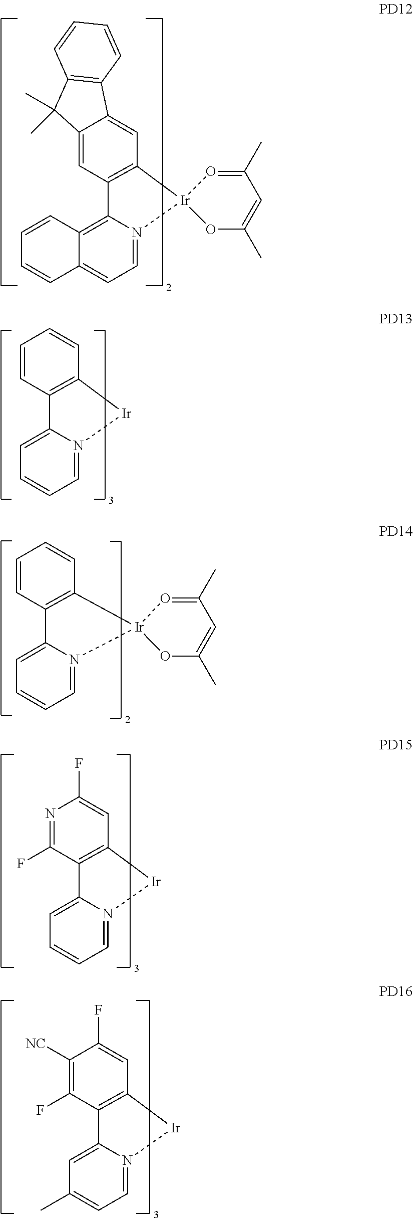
C1=C2N(=CC=C1)[Ir]C1=C2C=CC=C1.C12=C3N(=CC=C1C=CC=C2)[Ir]1(C2=C3C=C3C(=C2)C2=C(C3(C)C)C=CC=C2)OC(C)=CC(C)=O1.C1=C2N(=CC=C1)[Ir]1(C3=C2C=CC=C3)OC(C)=CC(C)=O1.C1=C2N(=CC=C1)[Ir]C1=C2C(F)=NC(F)=C1.C1=C2N(=CC=C1C)[Ir]C1=C2C(F)=C([NC])C(F)=C1
